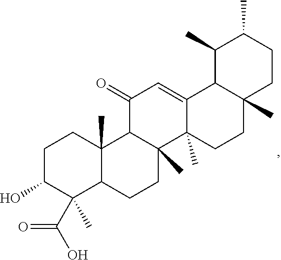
C1(=O)C2C(C)(C3(C)C(=C1)C1C(C)(CC3)CCC(C)C1C)CCC1C2(C)CCC(O)C1(C(O)=O)C
